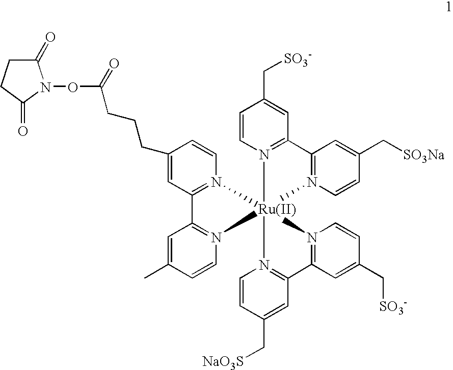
C1(=O)CCC(=O)N1OC(CCCC1=CC2=N(C=C1)[Ru]13(N4=C(C=C(C[SO3Na])C=C4)C4=N1C=CC(C[SO3-])=C4)(N1=C(C=C(C[SO3-])C=C1)C1=N3C=CC(C[NaO3S])=C1)N1=C2C=C(C)C=C1)=O
